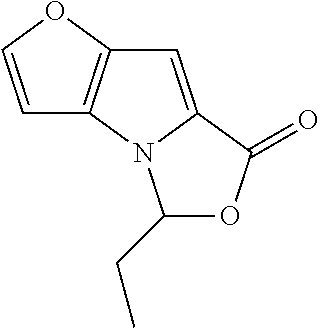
C1=COC2=C1N1C(=C2)C(=O)OC1CC
